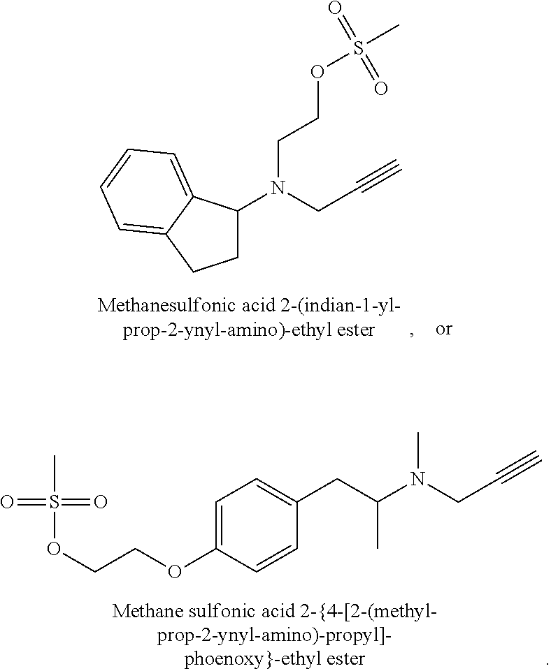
N(CCOS(=O)(=O)C)(CC#C)C1CCC2=CC=CC=C21.C1=C(OCCOS(=O)(=O)C)C=CC(CC(N(CC#C)C)C)=C1
